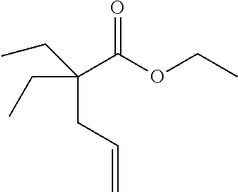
C(C(C(=O)OCC)(CC=C)CC)C
